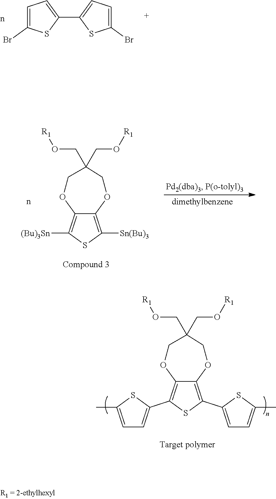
C1=C(Br)SC(C2=CC=C(Br)S2)=C1.C12=C([Sn(Bu)3])SC([(Bu)3Sn])=C1OCC(CO[R1])(CO[R1])CO2.[dimethylbenzene].C12=C(C3=CC=C(C)S3)SC(C3=CC=C(C)S3)=C1OCC(CO[R1])(CO[R1])CO2
